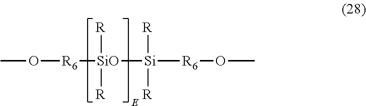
CO[R6][SiO]([Si]([R6]OC)([R])[R])([R])[R]
